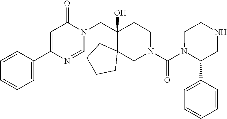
N1(C(N2CCC(CN3C(=O)C=C(C4=CC=CC=C4)N=C3)(O)C3(C2)CCCC3)=O)C(C2=CC=CC=C2)CNCC1
